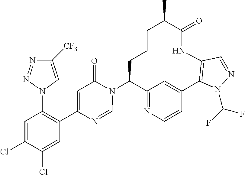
C12=NC=CC(=C1)C1=C(NC(=O)C(C)CCCC2N2C(=O)C=C(C3=C(N4C=C([CF3])N=N4)C=C(Cl)C(Cl)=C3)N=C2)C=NN1C(F)F
